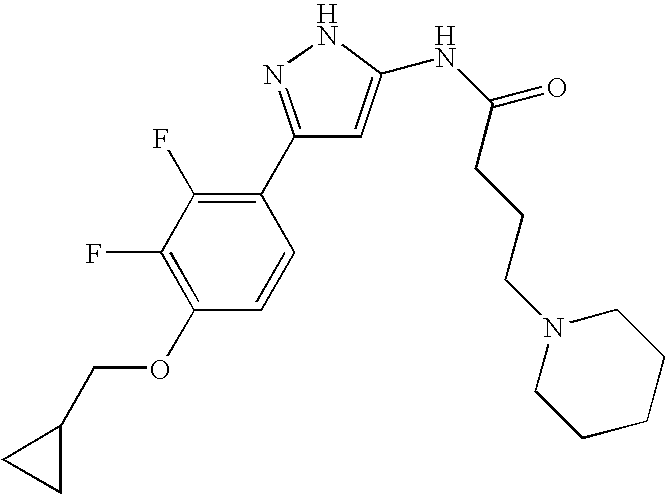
C1=C(NC(CCCN2CCCCC2)=O)NN=C1C1=C(F)C(F)=C(OCC2CC2)C=C1
